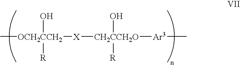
C[OCH2CCH2]([X][CH2CCH2O]([Ar3]C)(O)[R])([R])O
